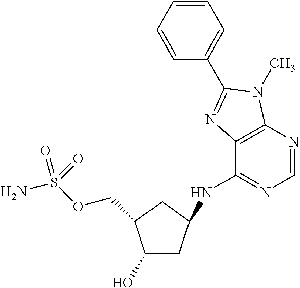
C(OS(N)(=O)=O)C1C(O)CC(NC2=NC=NC3=C2N=C(C2=CC=CC=C2)N3C)C1
